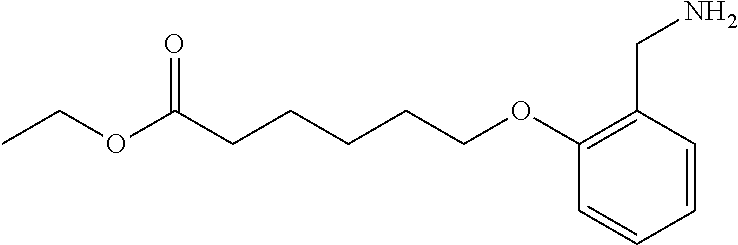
CCOC(CCCCCOC1=C(CN)C=CC=C1)=O
